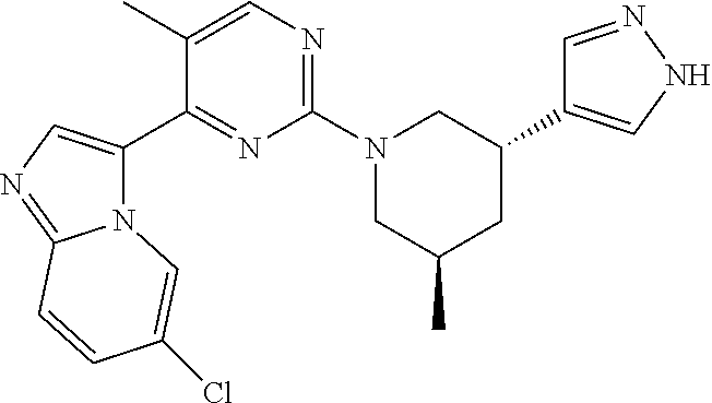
C1=NNC=C1C1CN(C2=NC=C(C)C(C3=CN=C4N3C=C(Cl)C=C4)=N2)CC(C)C1
